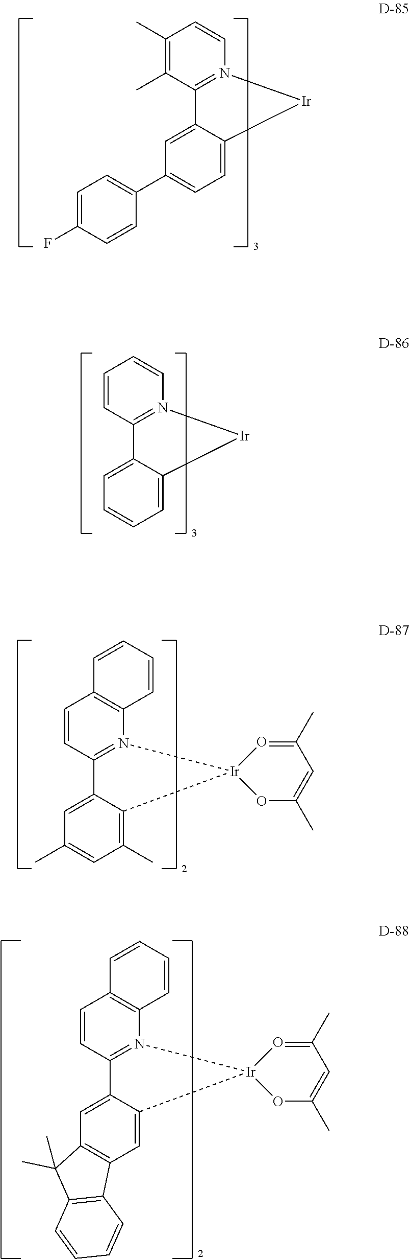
C1=CC=C2C3=N(C=CC=C3)[Ir]C2=C1.C1=C(C2=CC=C(F)C=C2)C=C2C3=N(C=CC(C)=C3C)[Ir]C2=C1.C1=C(C)C=C2C3=N(C4=C(C=C3)C=CC=C4)[Ir]3(C2=C1C)OC(C)=CC(C)=O3.C12=C(C=C3C4=N(C5=C(C=C4)C=CC=C5)[Ir]4(C3=C1)OC(C)=CC(C)=O4)C(C)(C)C1=C2C=CC=C1
